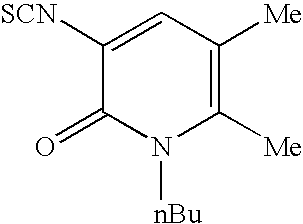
[SCN]C1=CC([Me])=C([Me])N([nBu])C1=O
